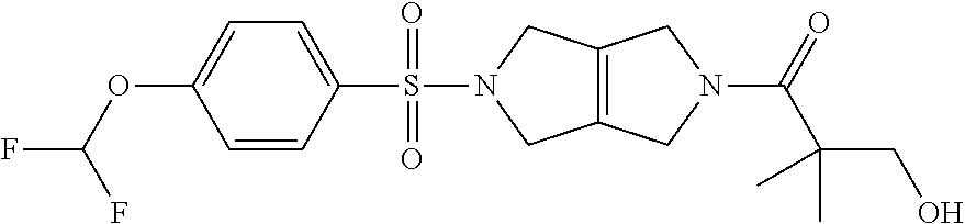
C1=CC(S(N2CC3=C(C2)CN(C(=O)C(C)(CO)C)C3)(=O)=O)=CC=C1OC(F)F
